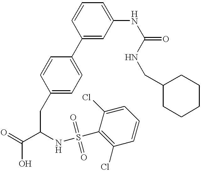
C1(C2=CC=C(CC(C(=O)O)NS(C3=C(Cl)C=CC=C3Cl)(=O)=O)C=C2)=CC(NC(=O)NCC2CCCCC2)=CC=C1
